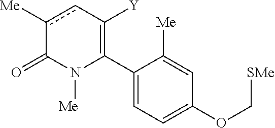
C1(C2=C([Y])cc([Me])C(=O)N2[Me])=CC=C(OC[SMe])C=C1[Me]
